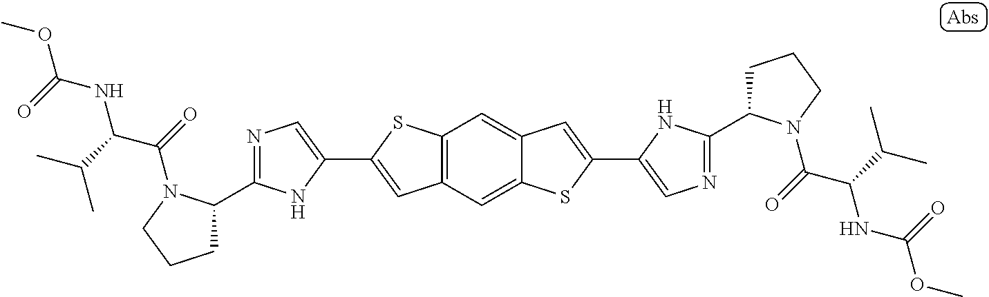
C1(C2CCCN2C(=O)C(C(C)C)NC(OC)=O)=NC=C(C2=CC3=C(C=C4C(=C3)SC(C3=CN=C(C5CCCN5C(=O)C(C(C)C)NC(OC)=O)N3)=C4)S2)N1
